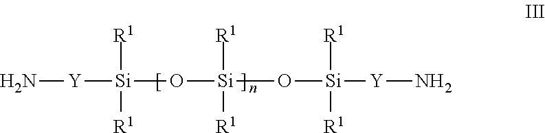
N[Y][Si](O[Si](O[Si]([Y]N)([R1])[R1])([R1])[R1])([R1])[R1]
